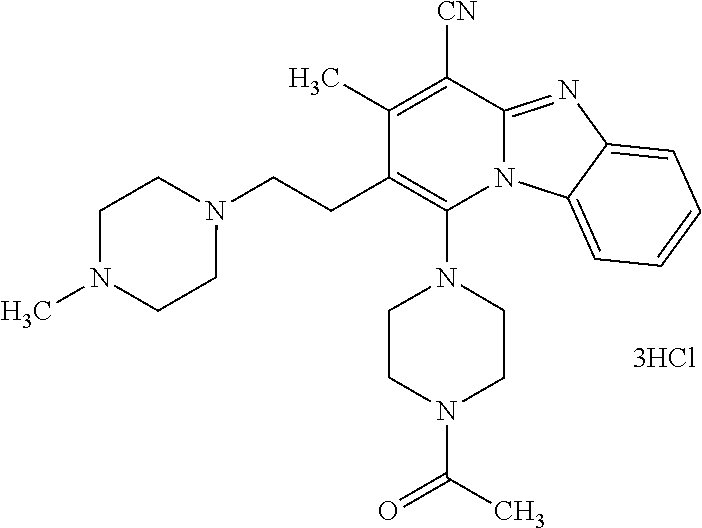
[3HCl].C1(CCN2CCN(C)CC2)=C(N2CCN(C(=O)C)CC2)N2C(=NC3=CC=CC=C23)C([CN])=C1C
